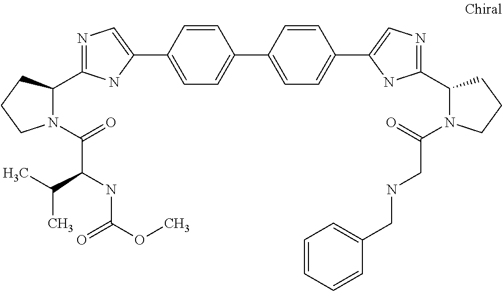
C1=CC(C2=CC=C(C3=CN=C(C4N(C(=O)C(NC(OC)=O)C(C)C)CCC4)N3)C=C2)=CC=C1C1=CN=C(C2N(C(CNCC3=CC=CC=C3)=O)CCC2)N1
